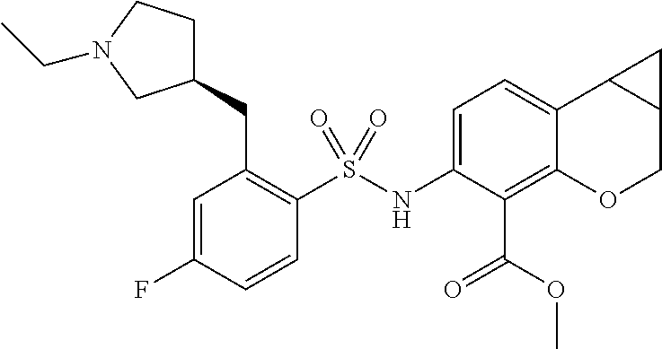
C1(NS(C2=C(CC3CCN(CC)C3)C=C(F)C=C2)(=O)=O)=CC=C2C(=C1C(OC)=O)OCC1C2C1
